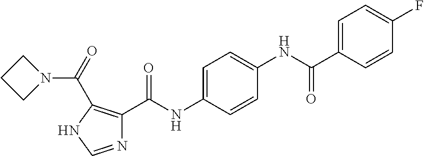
C1=C(NC(C2=C(C(=O)N3CCC3)NC=N2)=O)C=CC(NC(C2=CC=C(F)C=C2)=O)=C1
